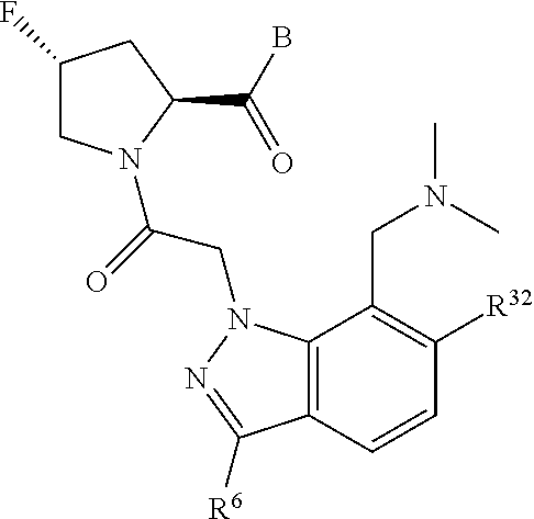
C1(F)CN(C(=O)CN2C3=C(C=CC([R32])=C3CN(C)C)C([R6])=N2)C(C(B)=O)C1
